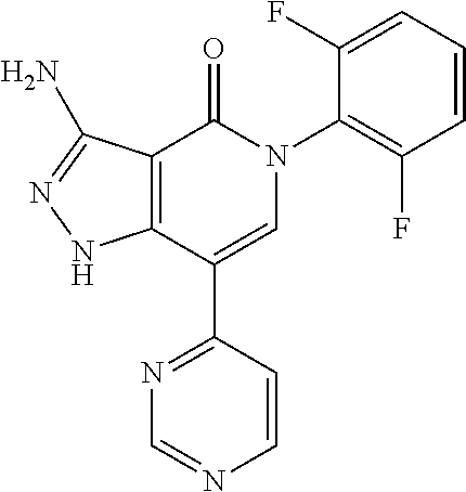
C12=C(C(C3=NC=NC=C3)=CN(C3=C(F)C=CC=C3F)C1=O)NN=C2N
